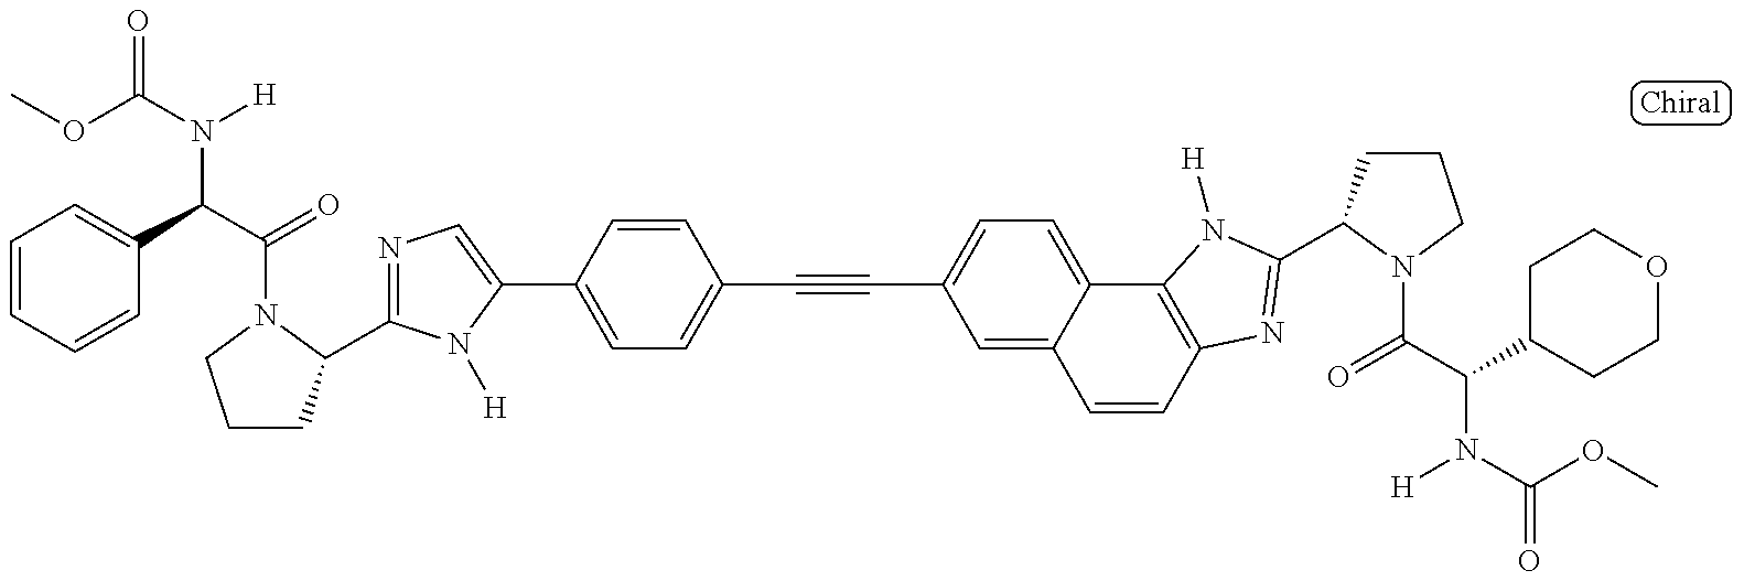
COC(N([H])C(C(=O)N1C(C2=NC=C(C3=CC=C(C#CC4=CC=C5C(=C4)C=CC4=C5N([H])C(C5CCCN5C(=O)C(N([H])C(=O)OC)C5CCOCC5)=N4)C=C3)N2[H])CCC1)C1=CC=CC=C1)=O
